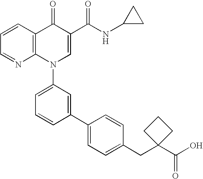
C1=CC2=C(N=C1)N(C1=CC=CC(C3=CC=C(CC4(C(O)=O)CCC4)C=C3)=C1)C=C(C(NC1CC1)=O)C2=O
